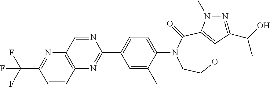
O1C2=C(C(=O)N(C3=CC=C(C4=NC5=C(N=C(C(F)(F)F)C=C5)C=N4)C=C3C)CC1)N(C)N=C2C(O)C
